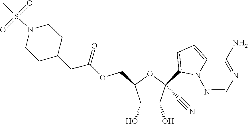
C1(O)C(O)C(COC(CC2CCN(S(=O)(=O)C)CC2)=O)OC1(C1=CC=C2N1N=CN=C2N)C#N
